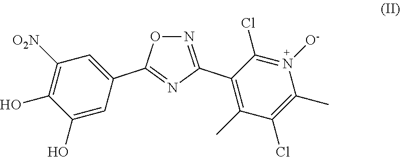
N1=C(C2=C(C)C(Cl)=C(C)N([O-])=C2Cl)N=C(C2=CC([O2N])=C(O)C(O)=C2)O1
